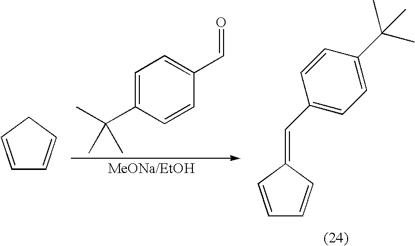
C1=CC(=CC2=CC=C(C(C)(C)C)C=C2)C=C1.C1=CCC=C1.C1=C(C(C)(C)C)C=CC(C=O)=C1
